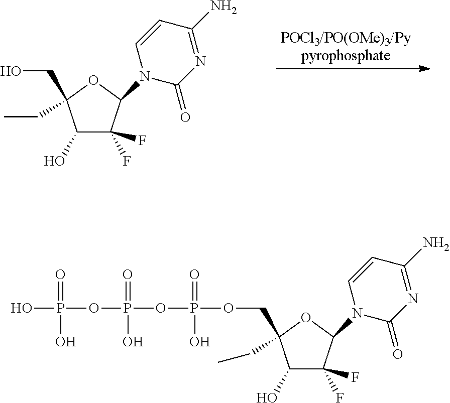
OCC1(CC)C(O)C(F)(F)C(N2C(=O)N=C(N)C=C2)O1.O(P(OP(OP(O)(=O)O)(O)=O)(=O)O)CC1(CC)C(O)C(F)(F)C(N2C(=O)N=C(N)C=C2)O1
